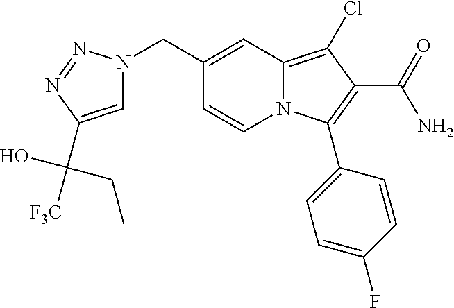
C1(CN2C=C(C(O)(CC)[F3C])N=N2)=CC2=C(Cl)C(C(=O)N)=C(C3=CC=C(F)C=C3)N2C=C1
